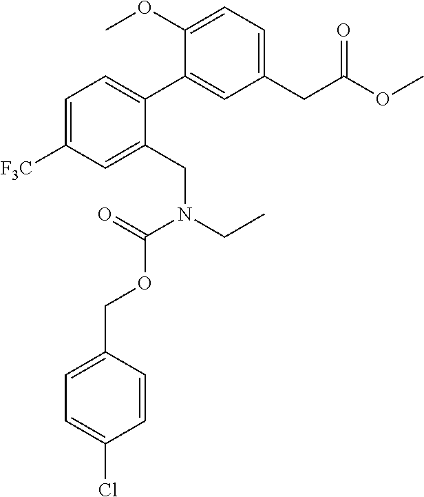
C1(CC(OC)=O)=CC=C(OC)C(C2=CC=C([F3C])C=C2CN(CC)C(=O)OCC2=CC=C(Cl)C=C2)=C1
